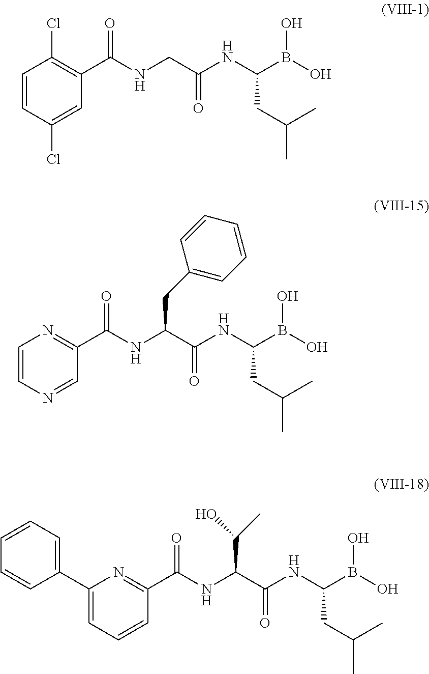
C1=CC(Cl)=CC(C(NCC(NC(B(O)O)CC(C)C)=O)=O)=C1Cl.C1=CN=CC(C(NC(C(NC(B(O)O)CC(C)C)=O)CC2=CC=CC=C2)=O)=N1.C1(C2=CC=CC=C2)=CC=CC(C(NC(C(NC(B(O)O)CC(C)C)=O)C(O)C)=O)=N1
